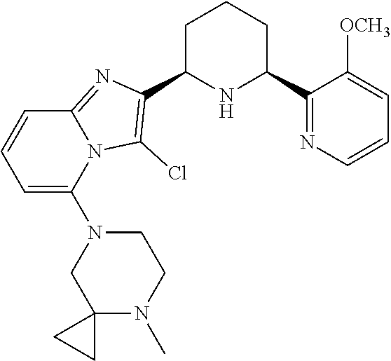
C1C(C2=C(Cl)N3C(=N2)C=CC=C3N2CC3(N(C)CC2)CC3)NC(C2=NC=CC=C2[OCH3])CC1
